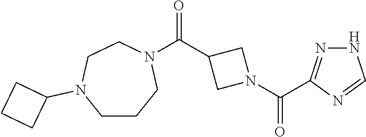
C(C1CN(C(=O)C2=NNC=N2)C1)(=O)N1CCN(C2CCC2)CCC1
